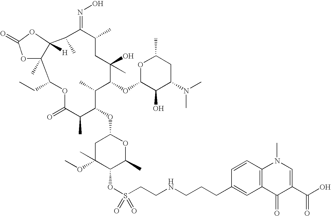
C1C(OC)(C)C(OS(CCNCCCC2=CC3=C(C=C2)N(C)C=C(C(O)=O)C3=O)(=O)=O)C(C)OC1OC1C(C)C(OC2C(O)C(N(C)C)CC(C)O2)C(O)(C)CC(C)C(=NO)C(C)C2([H])C(C)(C(CC)OC(=O)C1C)OC(=O)O2
